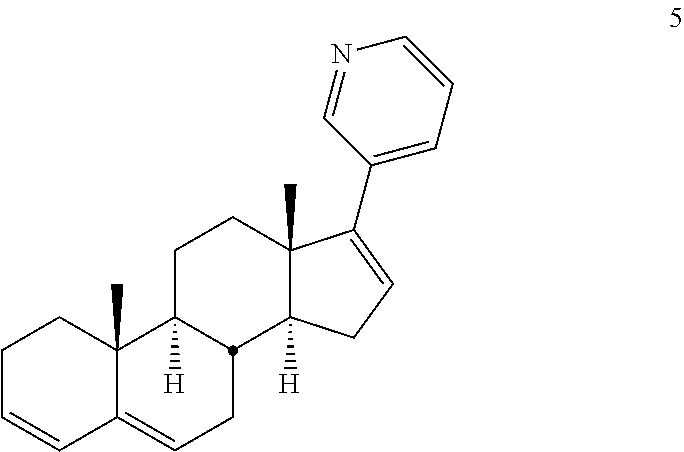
C1C=CC2=CCC3C([H])(C2(C)C1)CCC1(C)C3([H])CC=C1C1=CC=CN=C1
